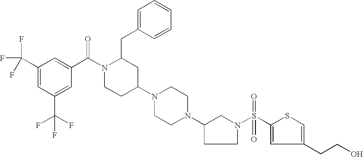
C1(C(F)(F)F)=CC(C(F)(F)F)=CC(C(N2CCC(N3CCN(C4CCN(S(C5=CC(CCO)=CS5)(=O)=O)C4)CC3)CC2CC2=CC=CC=C2)=O)=C1
